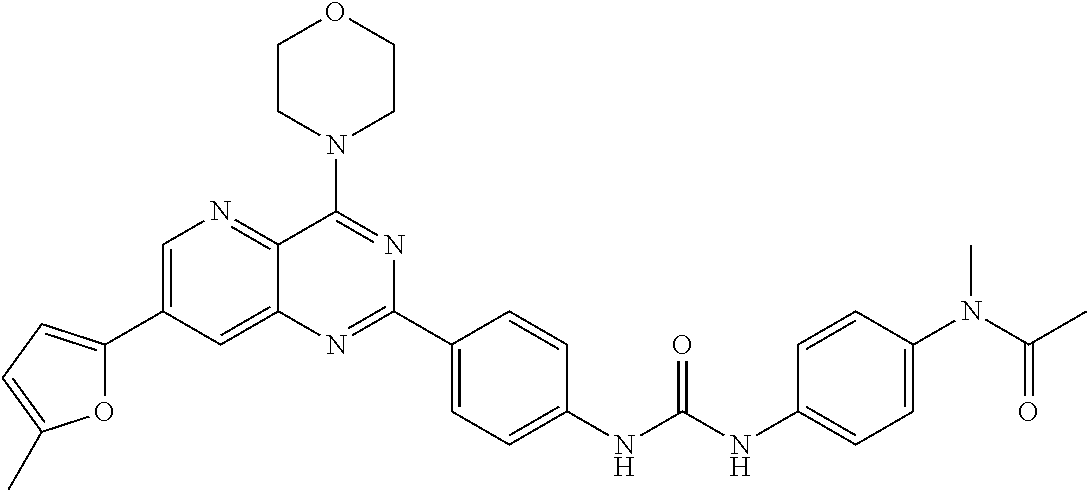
C1=C(C2=CC=C(C)O2)C=C2C(=N1)C(N1CCOCC1)=NC(C1=CC=C(NC(NC3=CC=C(N(C(C)=O)C)C=C3)=O)C=C1)=N2
